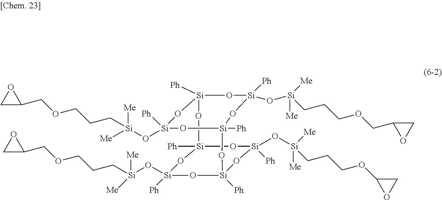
[Si]12([Ph])O[Si]3([Ph])O[Si]([Ph])(O[Si]([Me])([Me])CCCOCC4OC4)O[Si]([Ph])(O[Si](O[Si]([Me])([Me])CCCOCC4OC4)([Ph])O3)O[Si]([Ph])(O[Si]([Ph])(O[Si](CCCOCC3OC3)([Me])[Me])O1)O[Si]([Ph])(O[Si]([Me])([Me])CCCOC1OC1)O2
